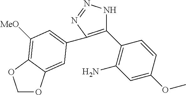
C1(C2=C(N)C=C(OC)C=C2)=C(C2=CC([MeO])=C3C(=C2)OCO3)N=NN1
